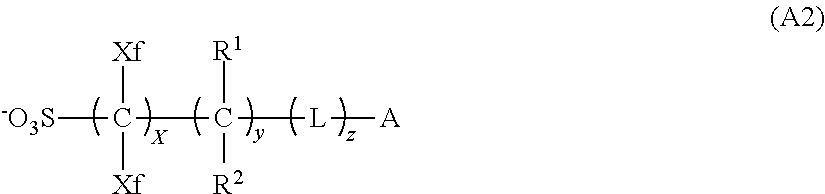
[-O3S]C([Xf])([Xf])C([R1])([R2])[L][A]
